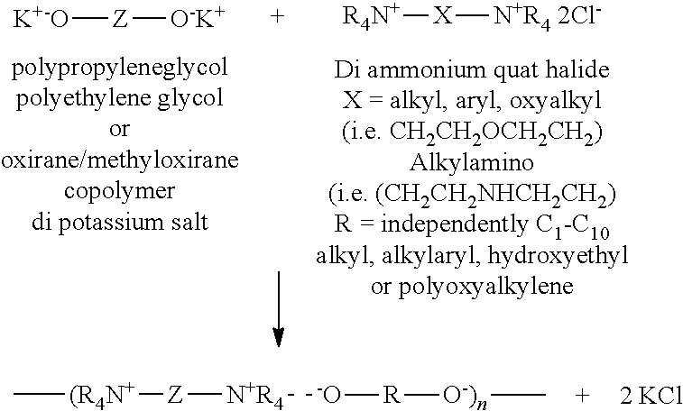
C[(R4N+][Z][N+R4][-O][R][O-)n]C.[K+-O][Z][O-K+].[R4N+][X][N+R4 2Cl-]
